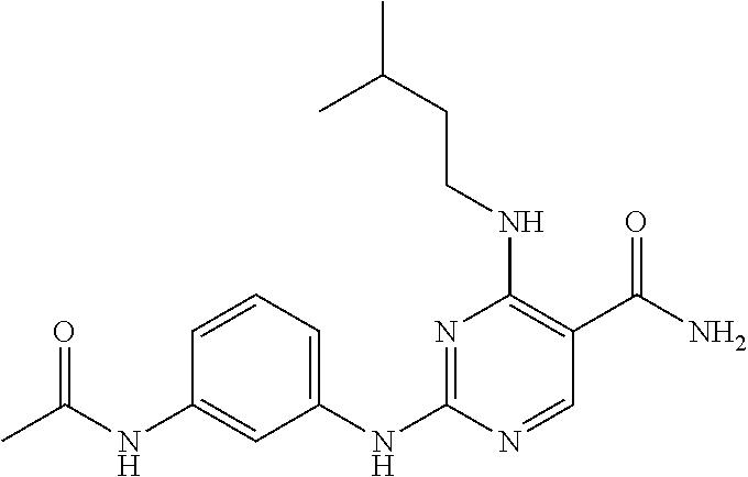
C1(NC(=O)C)=CC(NC2=NC(NCCC(C)C)=C(C(N)=O)C=N2)=CC=C1
